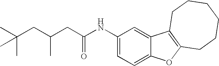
C1(NC(CC(CC(C)(C)C)C)=O)=CC=C2C(=C1)C1=C(O2)CCCCCC1
